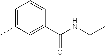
C1=C(C)C=C(C(NC(C)C)=O)C=C1
